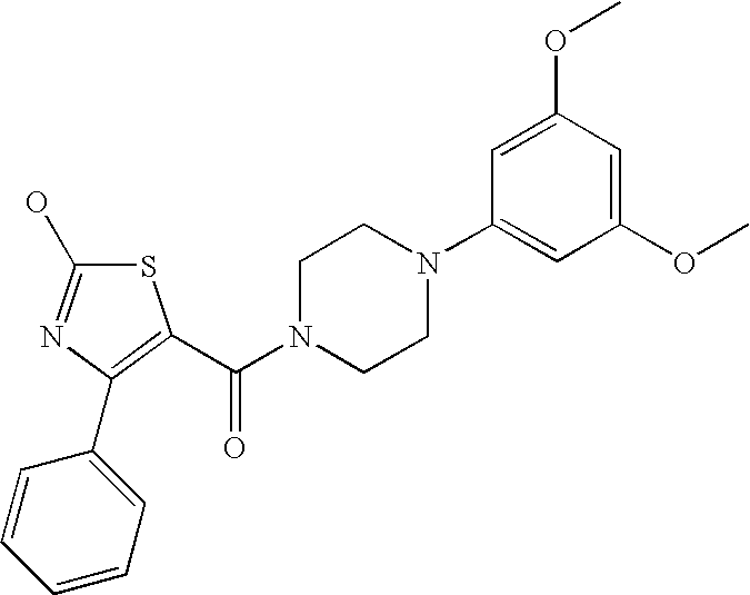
S1C(O)=NC(C2=CC=CC=C2)=C1C(N1CCN(C2=CC(OC)=CC(OC)=C2)CC1)=O
